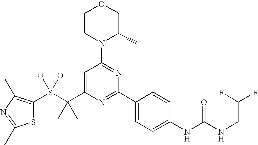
C1CN(C2=NC(C3=CC=C(NC(NCC(F)F)=O)C=C3)=NC(C3(S(O)(O)C4=C(C)N=C(C)S4)CC3)=C2)C(C)CO1
